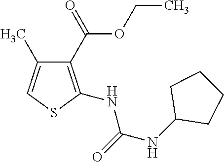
C1(C(=O)OCC)=C(NC(NC2CCCC2)=O)SC=C1C
